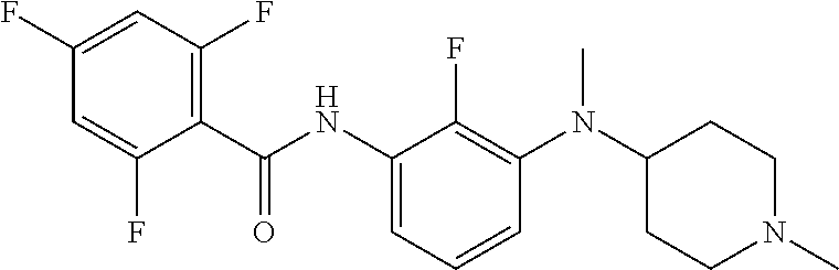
C1(C(NC2=CC=CC(N(C3CCN(C)CC3)C)=C2F)=O)=C(F)C=C(F)C=C1F
